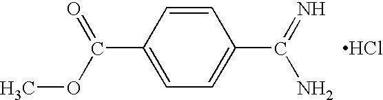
C1(C(OC)=O)=CC=C(C(=N)N)C=C1.Cl
